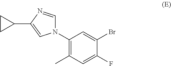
C1(N2C=NC(C3CC3)=C2)=C(C)C=C(F)C(Br)=C1
